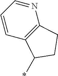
C1=CC2=C(N=C1)CCC2*
